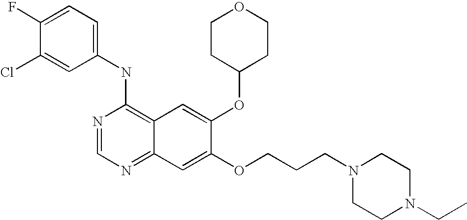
C1=C(Cl)C(F)=CC=C1NC1=C2C(=NC=N1)C=C(OCCCN1CCN(CC)CC1)C(OC1CCOCC1)=C2
